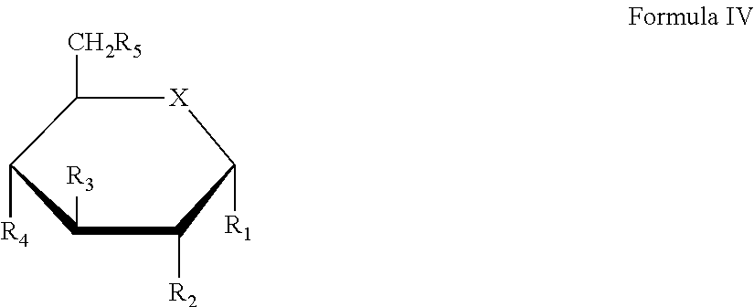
C1([CH2R5])C([R4])C([R3])C([R2])C([R1])[X]1
